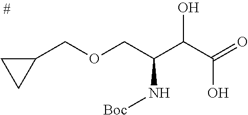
C(C(COCC1CC1)N[Boc])(C(=O)O)O
